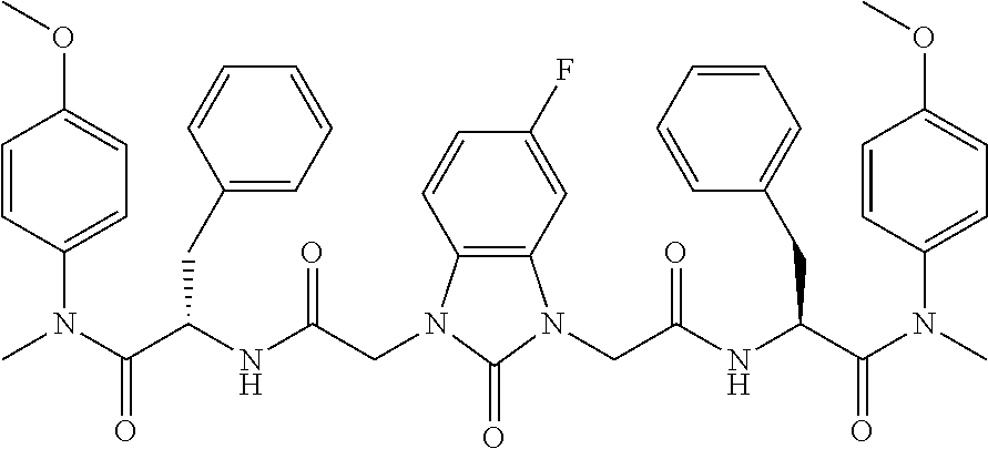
C12=C(C=C(F)C=C1)N(CC(NC(C(N(C)C1=CC=C(OC)C=C1)=O)CC1=CC=CC=C1)=O)C(=O)N2CC(NC(C(N(C)C1=CC=C(OC)C=C1)=O)CC1=CC=CC=C1)=O
